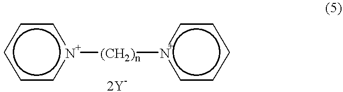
c1cc[n+]([(CH2)n]n2ccccc2)cc1.[2Y-]
